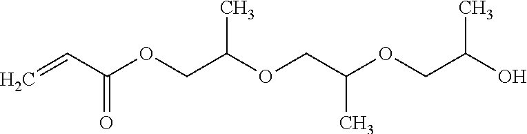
C=CC(OCC(OCC(OCC(O)C)C)C)=O
